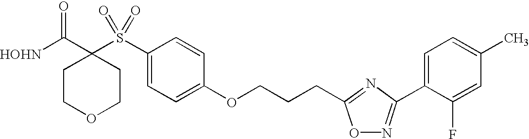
[HOHN]C(C1(S(C2=CC=C(OCCCC3=NC(C4=CC=C(C)C=C4F)=NO3)C=C2)(=O)=O)CCOCC1)=O
